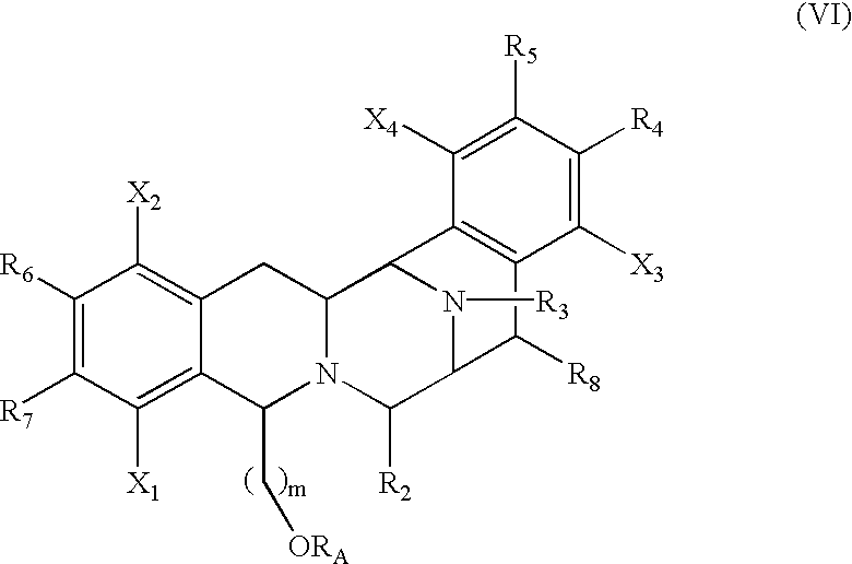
C1([R6])=C([R7])C([X1])=C2C(=C1[X2])CC1N(C2C[ORA])C([R2])C2N([R3])C1C1=C(C2[R8])C([X3])=C([R4])C([R5])=C1[X4]
